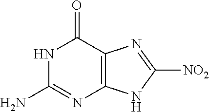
N1C(N)=NC2=C(C1=O)N=C([NO2])N2
